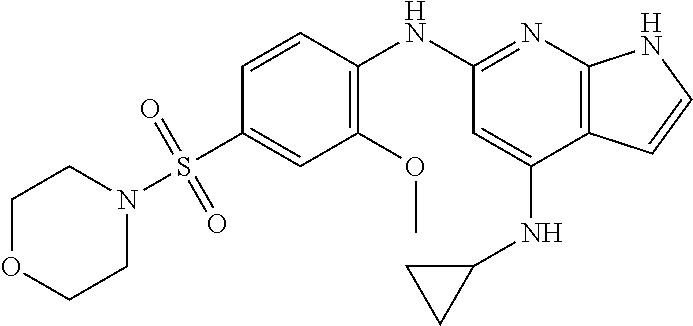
C1(S(=O)(=O)N2CCOCC2)=CC(OC)=C(NC2=NC3=C(C(NC4CC4)=C2)C=CN3)C=C1
